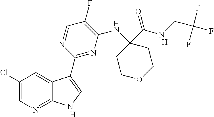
C1(Cl)=CN=C2C(=C1)C(C1=NC(NC3(C(NCC(F)(F)F)=O)CCOCC3)=C(F)C=N1)=CN2.[H].[H]
